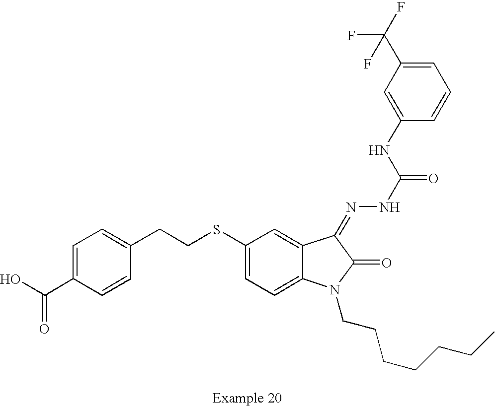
C1=C(C(O)=O)C=CC(CCSC2=CC=C3C(=C2)C(=NNC(=O)NC2=CC(C(F)(F)F)=CC=C2)C(=O)N3CCCCCCC)=C1
